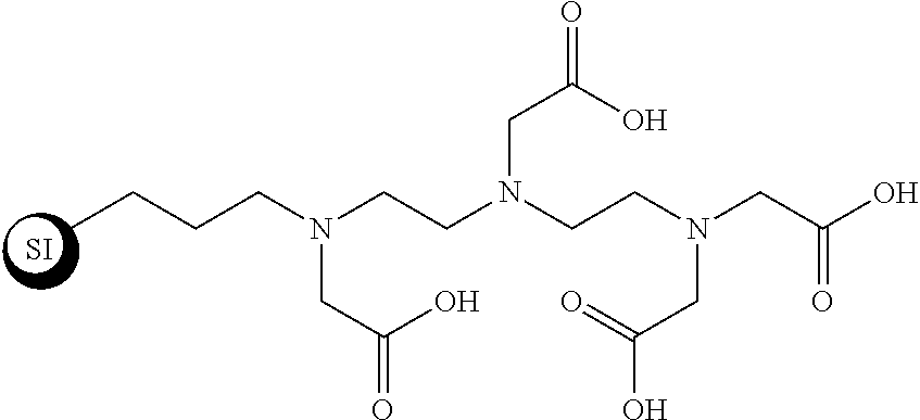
CCCCN(CCN(CCN(CC(O)=O)CC(=O)O)CC(O)=O)CC(O)=O.[SI]
